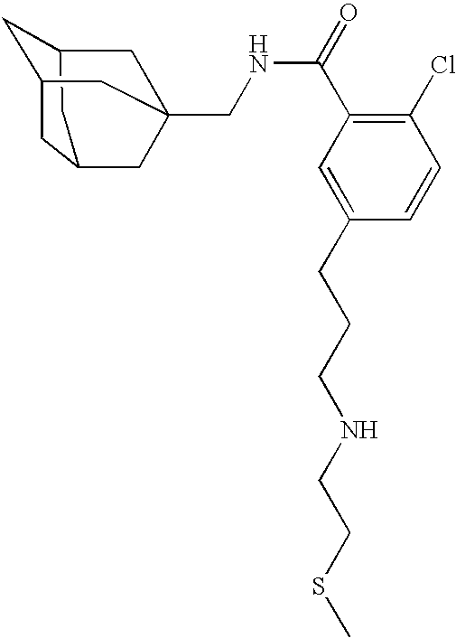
C1C2CC3CC1CC(CNC(C1=C(Cl)C=CC(CCCNCCSC)=C1)=O)(C2)C3
